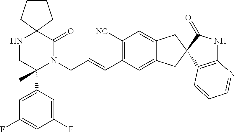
N1C2(C(=O)N(CC=CC3=C([NC])C=C4C(=C3)CC3(C4)C4=C(NC3=O)N=CC=C4)C(C3=CC(F)=CC(F)=C3)(C)C1)CCCC2
